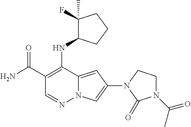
O=C(C1=C(NC2C(F)(C)CCC2)C2=CC(N3C(=O)N(C(C)=O)CC3)=CN2N=C1)N
